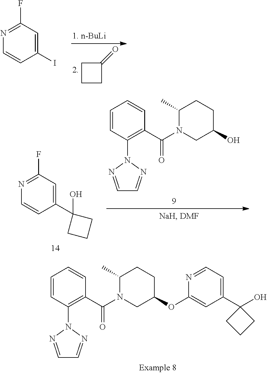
C1CCC1=O.C1(I)=CC(F)=NC=C1.C1=CC(N2N=CC=N2)=C(C(N2CC(O)CCC2C)=O)C=C1.C1(C2(O)CCC2)=CC(F)=NC=C1.C1=CC(N2N=CC=N2)=C(C(N2CC(OC3=CC(C4(O)CCC4)=CC=N3)CCC2C)=O)C=C1
